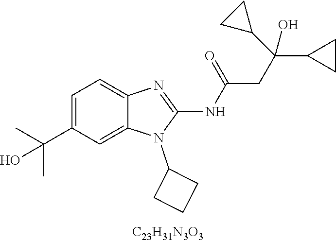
C1=C(C(C)(C)O)C=C2C(=C1)N=C(NC(CC(C1CC1)(O)C1CC1)=O)N2C1CCC1.[C23H31N3O3]
